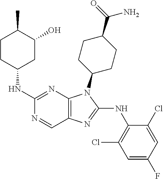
C1(NC2CC(O)C(C)CC2)=NC2=C(C=N1)N=C(NC1=C(Cl)C=C(F)C=C1Cl)N2C1CCC(C(=O)N)CC1
